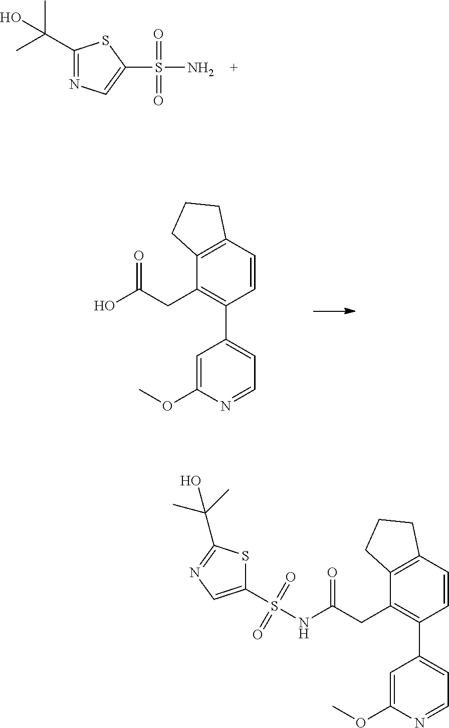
C1(C(C)(C)O)=NC=C(S(N)(=O)=O)S1.C12=C(C=CC(C3=CC=NC(OC)=C3)=C1CC(O)=O)CCC2.C1(S(NC(CC2=C(C3=CC=NC(OC)=C3)C=CC3=C2CCC3)=O)(=O)=O)=CN=C(C(C)(C)O)S1
